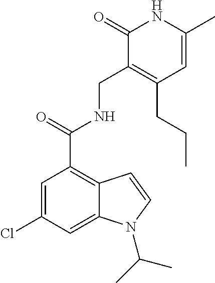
C1=C(C)NC(=O)C(CNC(C2=C3C(=CC(Cl)=C2)N(C(C)C)C=C3)=O)=C1CCC
